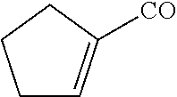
C1=C([CO])CCC1
